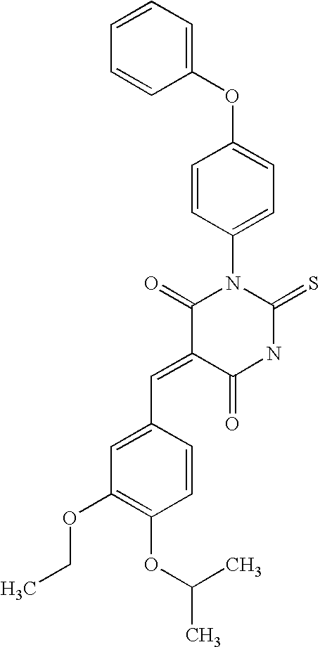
C1(OC2=CC=C(N3C(=O)C(=CC4=CC(OCC)=C(OC(C)C)C=C4)C(=O)NC3=S)C=C2)=CC=CC=C1
